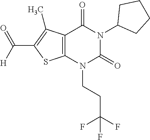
C12=C(N(CCC(F)(F)F)C(=O)N(C3CCCC3)C1=O)SC(C([H])=O)=C2C
